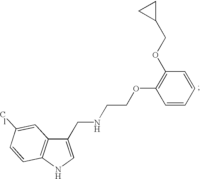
C1(CNCCOC2=C(OCC3CC3)C=CC=C2)=CNC2=C1C=C(Cl)C=C2
